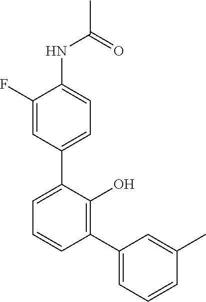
C1(C2=CC=CC(C3=CC=CC(C)=C3)=C2O)=CC=C(NC(C)=O)C(F)=C1
